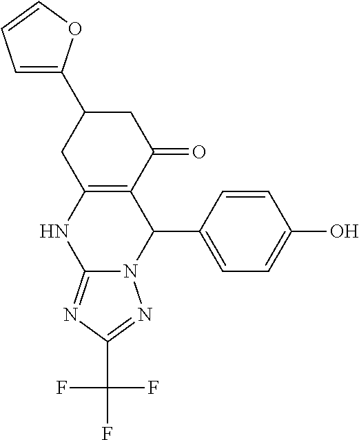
C12=C(C(=O)CC(C3=CC=CO3)C1)C(C1=CC=C(O)C=C1)N1C(=NC(C(F)(F)F)=N1)N2
